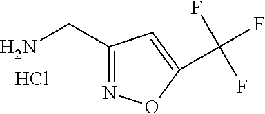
C1(CN)=NOC(C(F)(F)F)=C1.Cl
